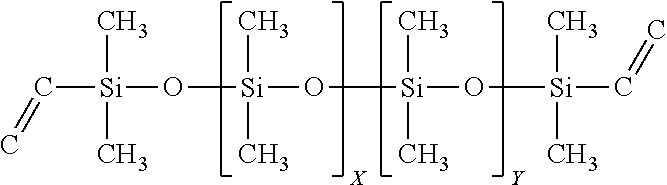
C([Si](O[Si](O[Si](O[Si](C)(C)C=C)(C)C)(C)C)(C)C)=C
